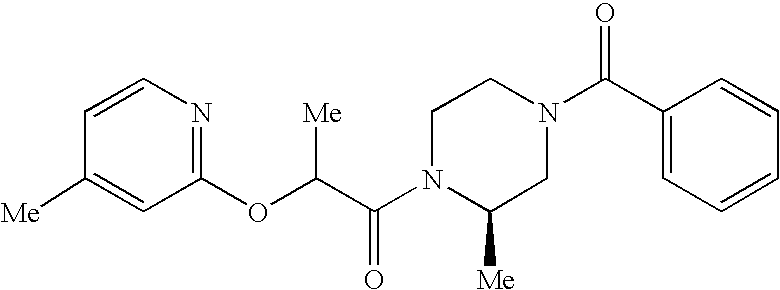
[Me]C1=CC(OC(C(N2C([Me])CN(C(C3=CC=CC=C3)=O)CC2)=O)[Me])=NC=C1
